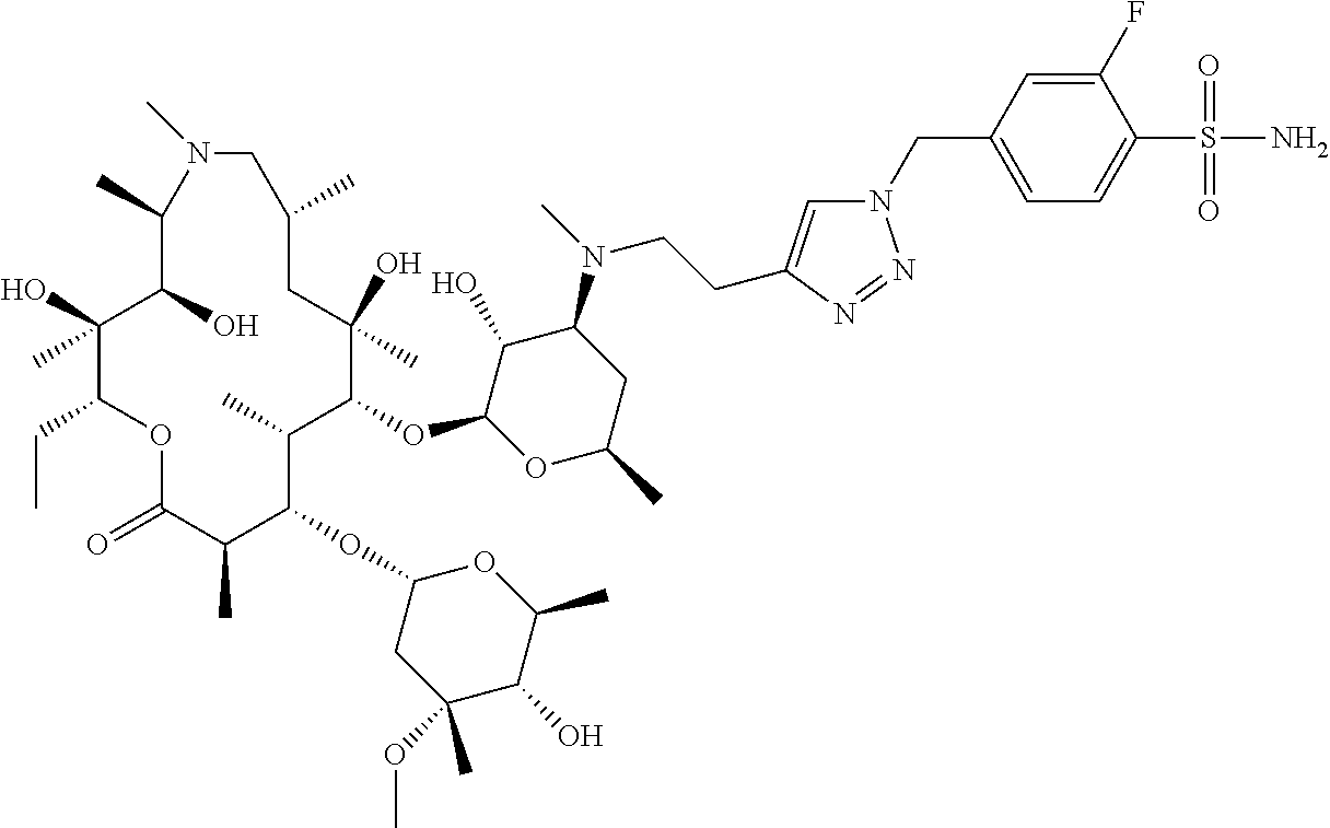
C1(O)C(OC2C(C)C(OC3CC(OC)(C)C(O)C(C)O3)C(C)C(=O)OC(CC)C(O)(C)C(O)C(C)N(C)CC(C)CC2(O)C)OC(C)CC1N(C)CCC1=CN(CC2=CC=C(S(=O)(=O)N)C(F)=C2)N=N1
